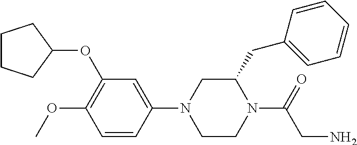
C1CCC(OC2=C(OC)C=CC(N3CCN(C(CN)=O)C(CC4=CC=CC=C4)C3)=C2)C1
